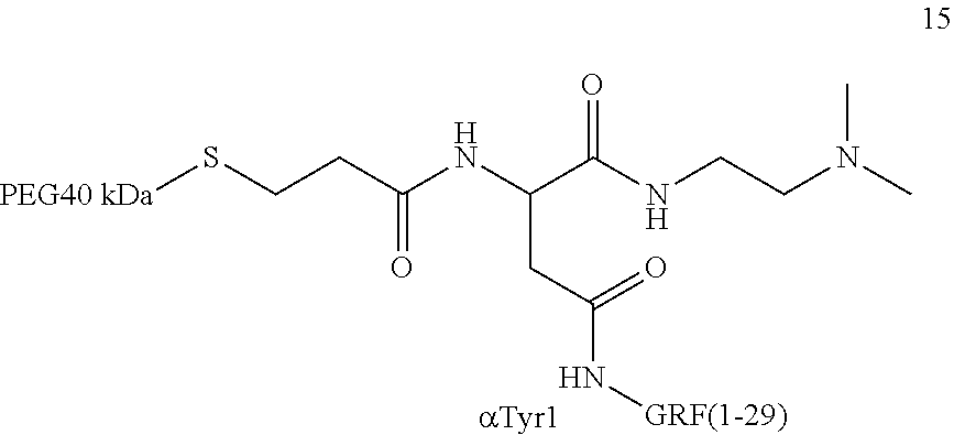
C(NC(C(NCCN(C)C)=O)CC(=O)N[GRF(1-29)])(CCS[PEG40 kDa])=O
